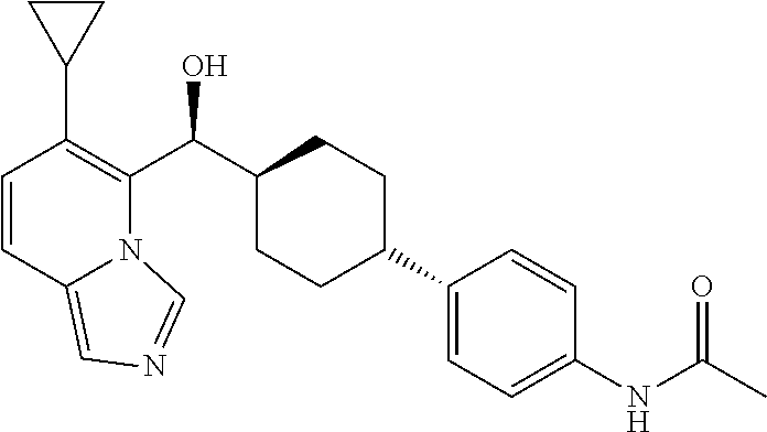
C1=CC2=CN=CN2C(C(C2CCC(C3=CC=C(NC(C)=O)C=C3)CC2)O)=C1C1CC1
